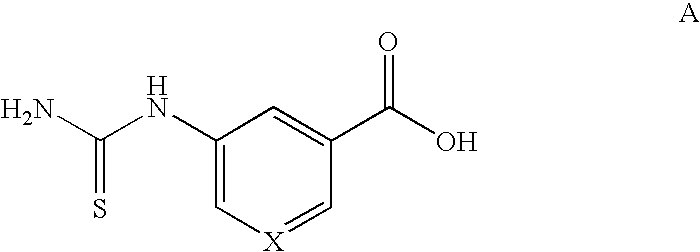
C1(NC(N)=S)=C[X]=CC(C(O)=O)=C1
